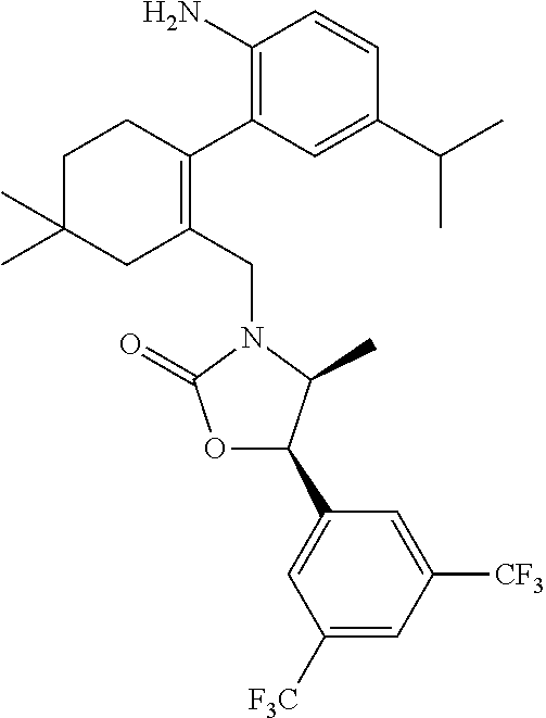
C1(CN2C(=O)OC(C3=CC([F3C])=CC([CF3])=C3)C2C)=C(C2=C(N)C=CC(C(C)C)=C2)CCC(C)(C)C1
